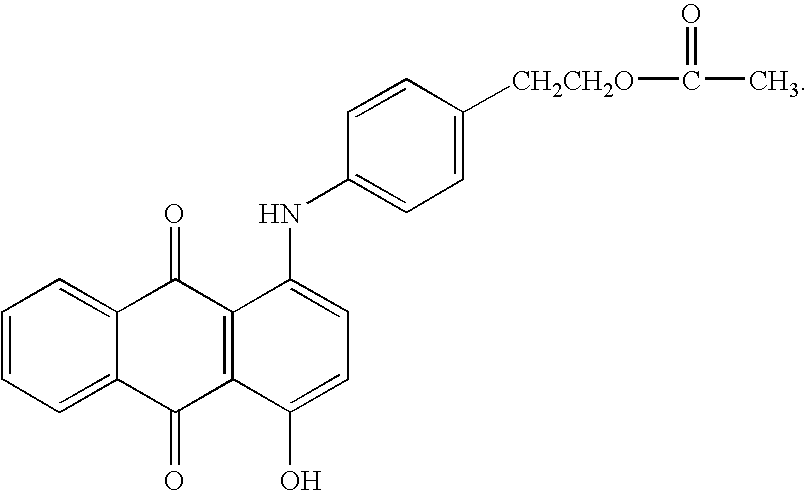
C1=CC=C2C(=C1)C(=O)C1=C(C2=O)C(O)=CC=C1NC1=CC=C([CH2CH2O]C(=O)C)C=C1
